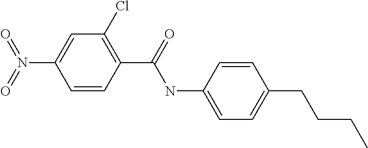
C1(Cl)=C(C(NC2=CC=C(CCCC)C=C2)=O)C=CC(N(=O)=O)=C1
